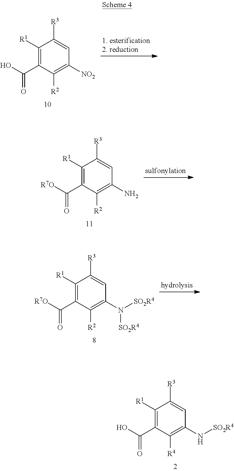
C1([R1])=C(C(O)=O)C([R4])=C(N[SO2R4])C=C1[R3].C1([R1])=C(C(O)=O)C([R2])=C([NO2])C=C1[R3].C1([R1])=C(C([R7O])=O)C([R2])=C(N)C=C1[R3].C1([R1])=C(C([R7O])=O)C([R2])=C(N([SO2R4])[SO2R4])C=C1[R3]
